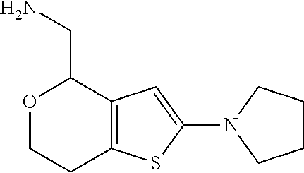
O1CCC2=C(C1CN)C=C(N1CCCC1)S2
